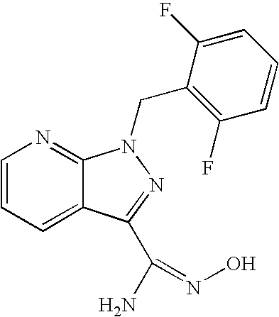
C1=CC=C2C(=N1)N(CC1=C(F)C=CC=C1F)N=C2C(N)=NO
